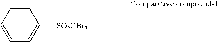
C1=CC=CC=C1[SO2CBr3]
